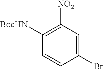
C1=CC(Br)=CC([NO2])=C1[BocHN]
